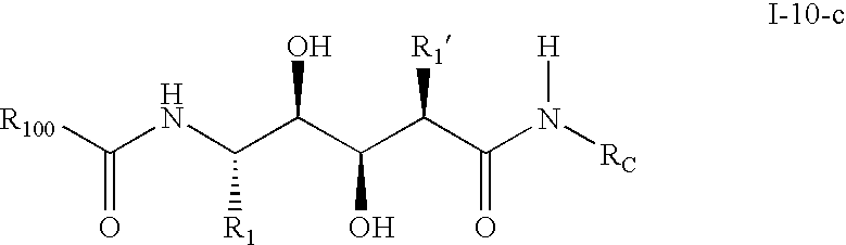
C(NC(C(C(C(C(N([RC])[H])=O)[R1])O)O)[R1])(=O)[R100]
